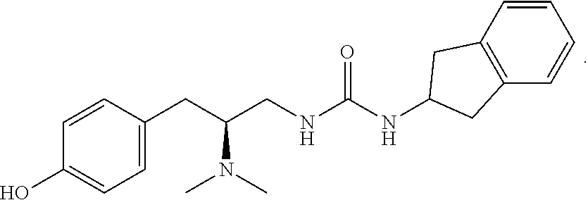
C1=CC(O)=CC=C1CC(CNC(NC1CC2=C(C1)C=CC=C2)=O)N(C)C
